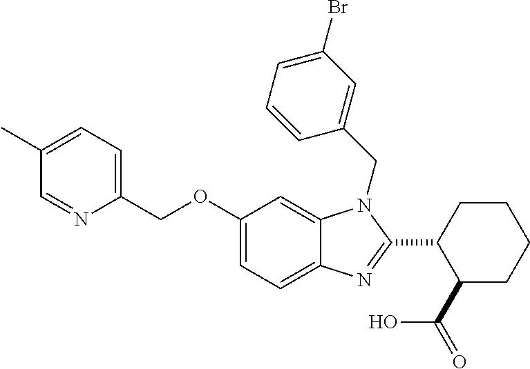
C1(C)=CC=C(COC2=CC=C3C(=C2)N(CC2=CC(Br)=CC=C2)C(C2C(C(=O)O)CCCC2)=N3)N=C1
